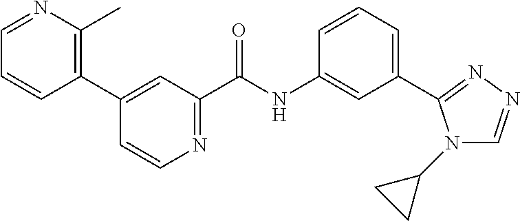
C1(C2=C(C)N=CC=C2)=CC(C(NC2=CC(C3=NN=CN3C3CC3)=CC=C2)=O)=NC=C1
